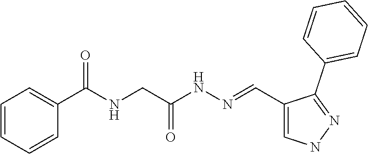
C1=CC=CC(C(NCC(NN=CC2=CNN=C2C2=CC=CC=C2)=O)=O)=C1
